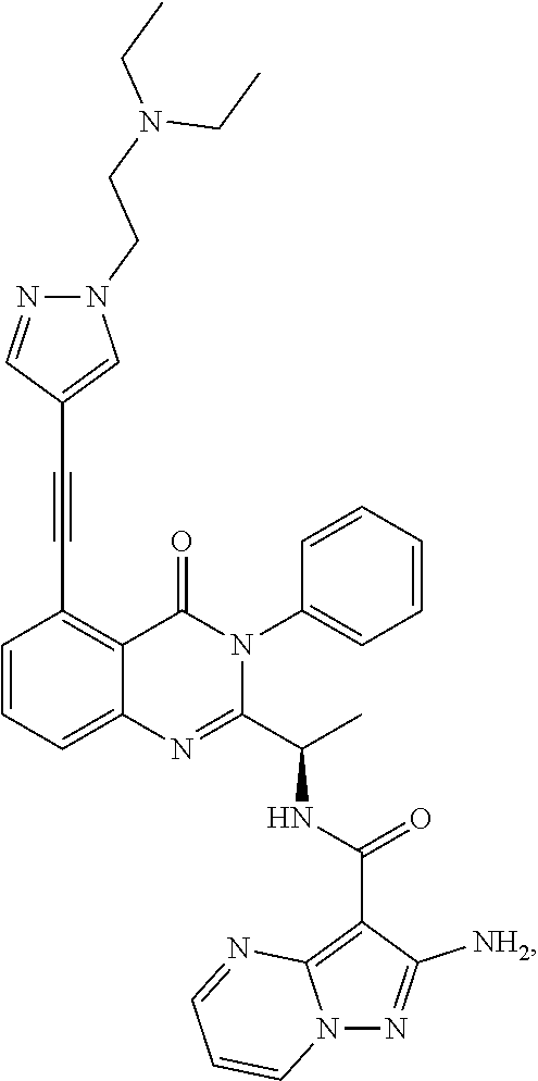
C1=CC=C2C(=C1C#CC1=CN(CCN(CC)CC)N=C1)C(=O)N(C1=CC=CC=C1)C(C(C)NC(=O)C1=C3N(N=C1[NH2])C=CC=N3)=N2
